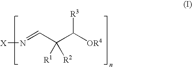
[X]N=CC(C([OR4])[R3])([R1])[R2]
